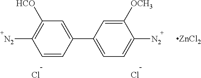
C1=CC(C2=CC=C([N2])C([OCH3])=C2)=CC([HCO])=C1[N2].Cl.Cl.[ZnCl2]
